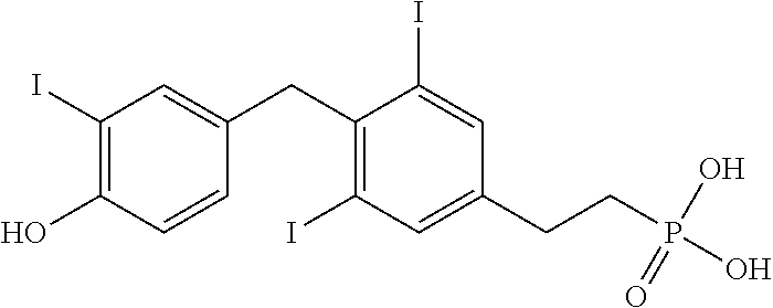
C1(I)=C(O)C=CC(CC2=C(I)C=C(CCP(O)(=O)O)C=C2I)=C1
